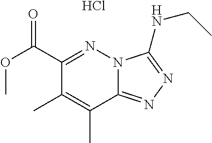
C12=NN=C(NCC)N1N=C(C(OC)=O)C(C)=C2C.Cl
